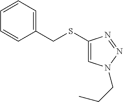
C1=CC=C(CSC2=CN(CCC)N=N2)C=C1
